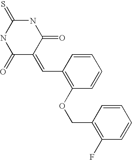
S=C1NC(=O)C(=CC2=C(OCC3=C(F)C=CC=C3)C=CC=C2)C(=O)N1
